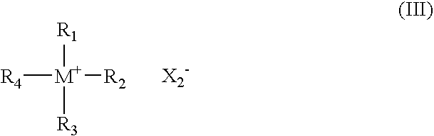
[R1][M+]([R3])([R4])[R2]
